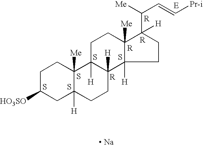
C1C([HO3SO])CC2([H])C([Me])(C1)C1([H])C([H])(CC2)C2([H])C([Me])(CC1)C(C([Me])C=C[Pr-i])([H])CC2.S.S.S.[R].S.[R].[R].[R].[ Na].S
